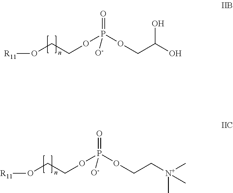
[R11]OCCOP(=O)(OCC(O)O)[O-].[R11]OCCOP(=O)(OCC[N+](C)(C)C)[O-]
